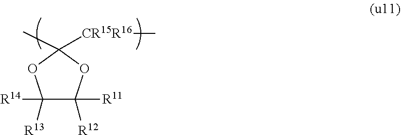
C1([R14])([R13])C([R11])([R12])OC(C)([CR15R16]C)O1
